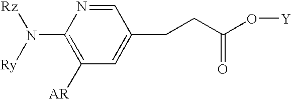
C1(N([Ry])[Rz])=C([AR])C=C(CCC(O[Y])=O)C=N1
